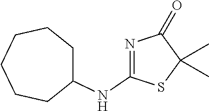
C1(NC2=NC(=O)C(C)(C)S2)CCCCCC1
